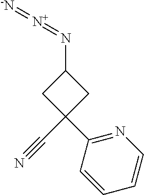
C1(N=[N+]=[-N])CC(C2=NC=CC=C2)(C#N)C1
